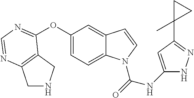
O(C1=CC=C2C(=C1)C=CN2C(=O)NC1=CC(C2(C)CC2)=NN1)C1=NC=NC2=C1CNC2
